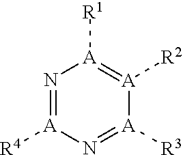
N1=[A]([R4])N=[A]([R3])[A]([R2])=[A]1[R1]
